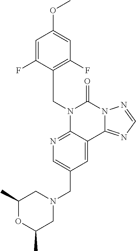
C(N1C2=NC=C(CN3CC(C)OC(C)C3)C=C2C2=NC=NN2C1=O)C1=C(F)C=C(OC)C=C1F
